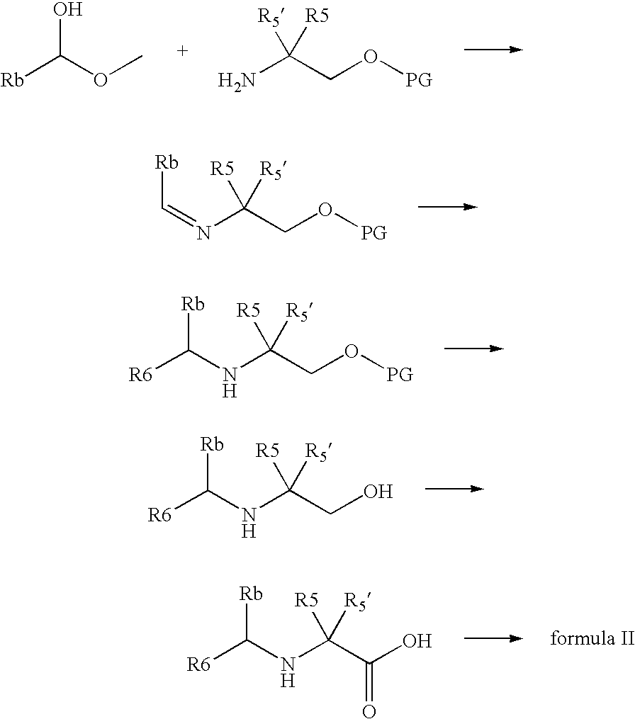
[Rb]C(OC)O.NC(CO[PG])([R5])[R5].N(C(CO[PG])([R5])[R5])=C[Rb].N(C(CO[PG])([R5])[R5])C([Rb])[R6].N(C(CO)([R5])[R5])C([R6])[Rb].N(C(C(O)=O)([R5])[R5])C([R6])[Rb]
